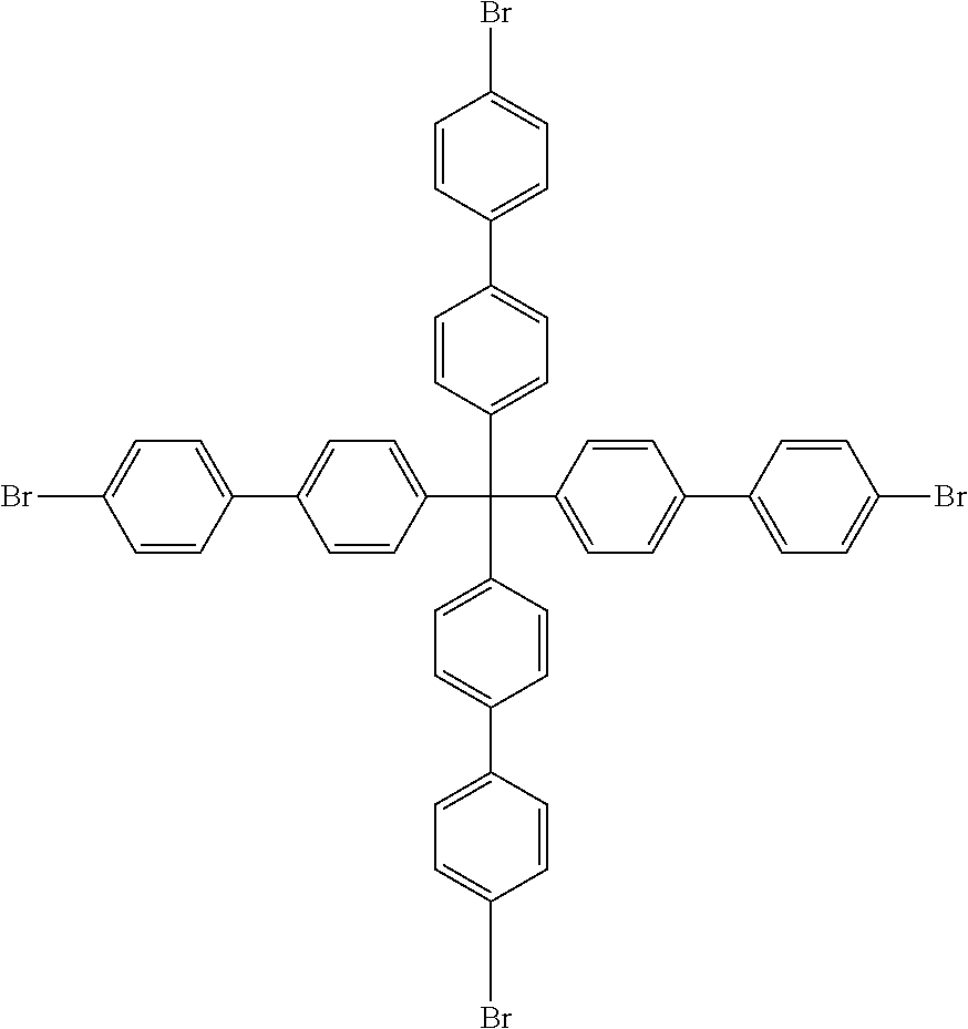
BrC1=CC=C(C2=CC=C(C(C3=CC=C(C4=CC=C(Br)C=C4)C=C3)(C3=CC=C(C4=CC=C(Br)C=C4)C=C3)C3=CC=C(C4=CC=C(Br)C=C4)C=C3)C=C2)C=C1
